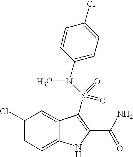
C1(Cl)=CC=C2C(=C1)C(S(N(C1=CC=C(Cl)C=C1)C)(=O)=O)=C(C(N)=O)N2
